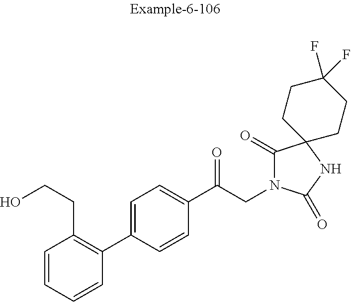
C1=CC(CCO)=C(C2=CC=C(C(CN3C(=O)C4(NC3=O)CCC(F)(F)CC4)=O)C=C2)C=C1
